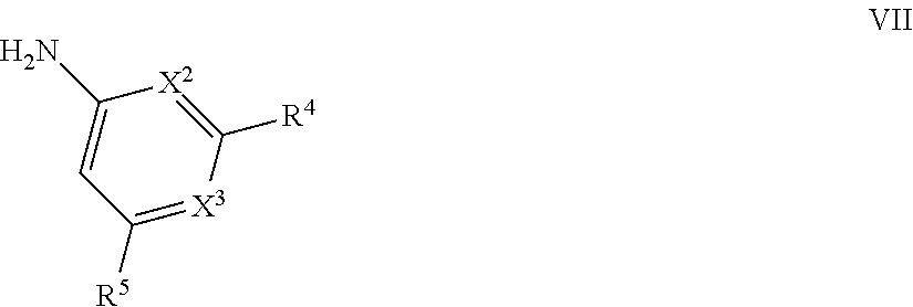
C1(N)=CC([R5])=[X3]C([R4])=[X2]1
